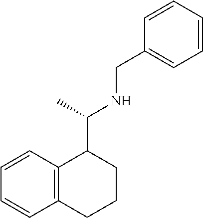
C12=C(CCCC1C(NCC1=CC=CC=C1)C)C=CC=C2
